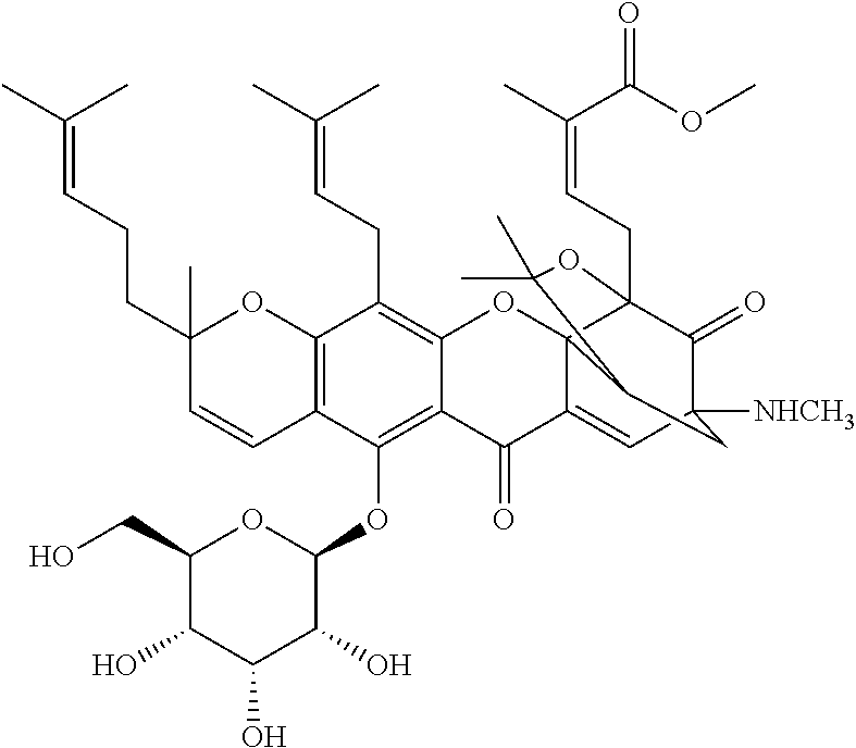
C12=C(OC3OC(CO)C(O)C(O)C3O)C3=C(C(CC=C(C)C)=C1OC14C(=CC5([NHCH3])C(=O)C1(CC=C(C)C(=O)OC)OC(C)(C)C4C5)C2=O)OC(C)(CCC=C(C)C)C=C3
